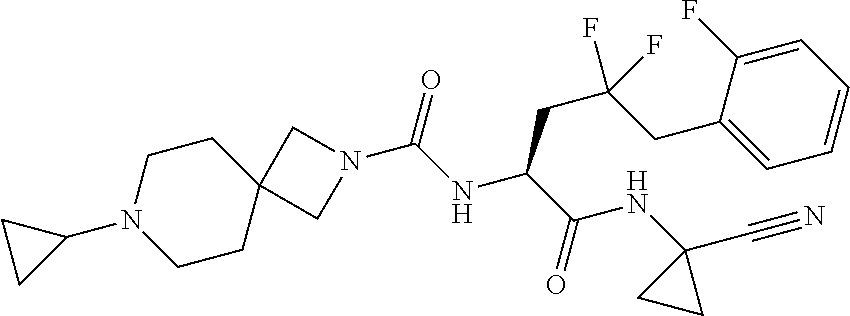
N1(C(NC(C(NC2(C#N)CC2)=O)CC(CC2=CC=CC=C2F)(F)F)=O)CC2(C1)CCN(C1CC1)CC2
